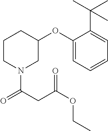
C1CCN(C(CC(OCC)=O)=O)CC1OC1=CC=CC=C1C(C)(C)C
